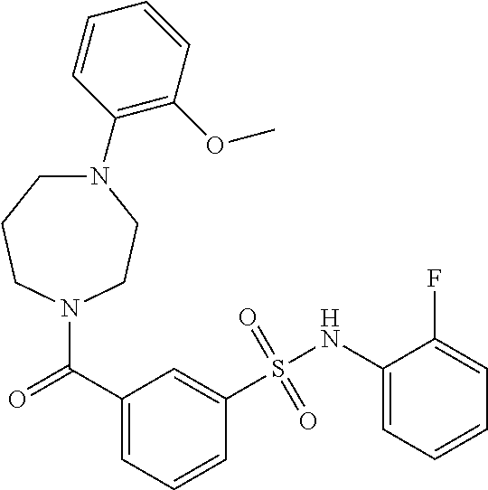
N1(C(=O)C2=CC=CC(S(NC3=CC=CC=C3F)(=O)=O)=C2)CCN(C2=C(OC)C=CC=C2)CCC1
